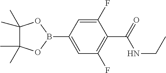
C1(B2OC(C)(C)C(C)(C)O2)=CC(F)=C(C(=O)NCC)C(F)=C1
